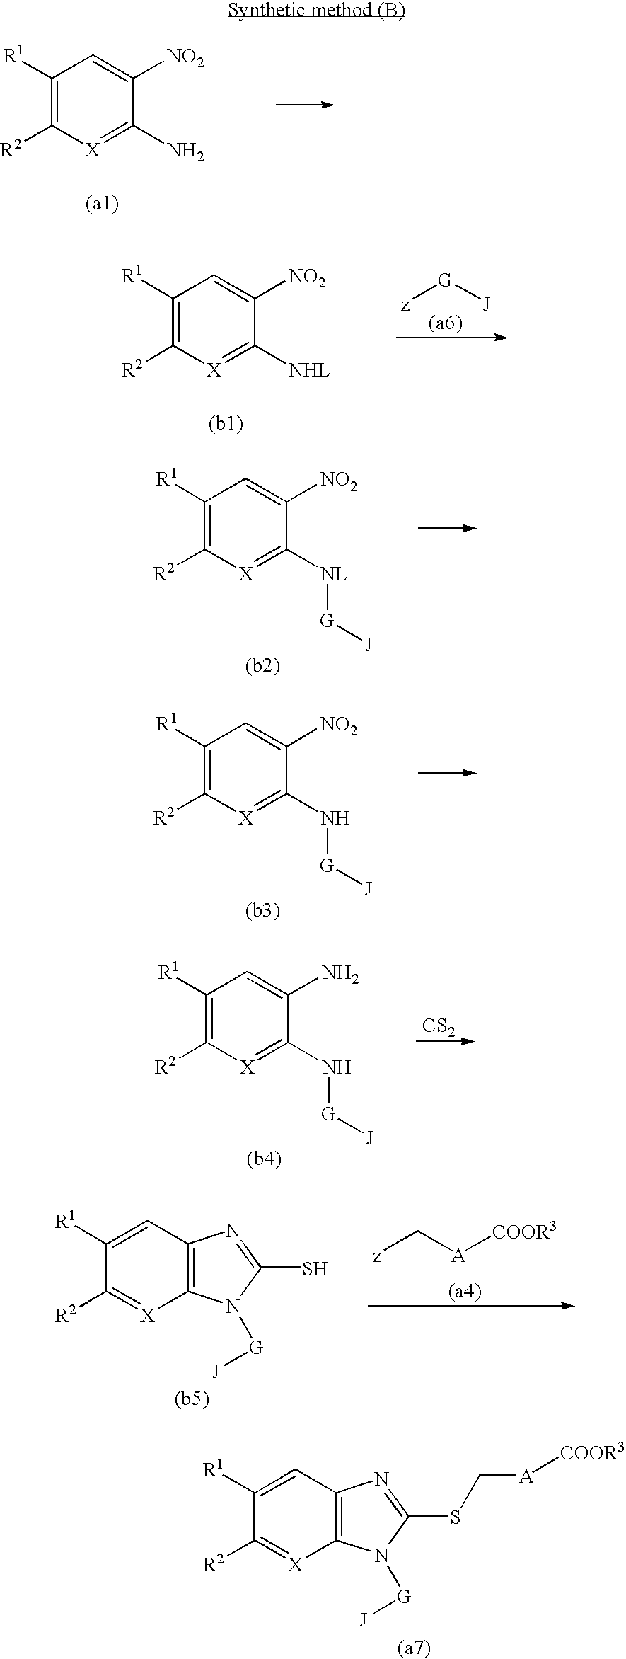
[X]1=C(N)C([NO2])=CC([R1])=C1[R2].[X]1=C([NHL])C([NO2])=CC([R1])=C1[R2].[z][G][J].[X]1=C([NL][G][J])C([NO2])=CC([R1])=C1[R2].[X]1=C(N[G][J])C([NO2])=CC([R1])=C1[R2].[X]1=C(N[G][J])C(N)=CC([R1])=C1[R2].[CS2].[z]C[A][COOR3].[X]1=C([R2])C([R1])=CC2=C1N([G][J])C(S)=N2.[X]1=C([R2])C([R1])=CC2=C1N([G][J])C(SC[A][COOR3])=N2
